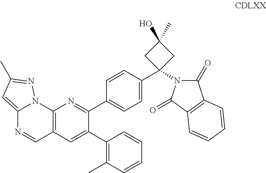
C12=C(C=C(C3=C(C)C=CC=C3)C(C3=CC=C(C4(N5C(=O)C6=C(C5=O)C=CC=C6)CC(C)(O)C4)C=C3)=N1)C=NC1=CC(C)=NN21
